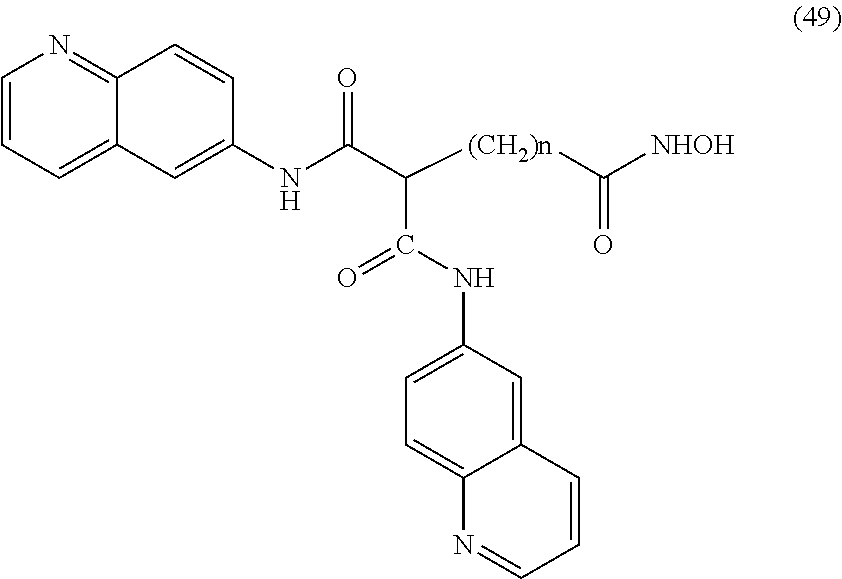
C12=NC=CC=C1C=C(NC(C([(CH2)n]C([NHOH])=O)C(NC1=CC=C3C(=C1)C=CC=N3)=O)=O)C=C2
